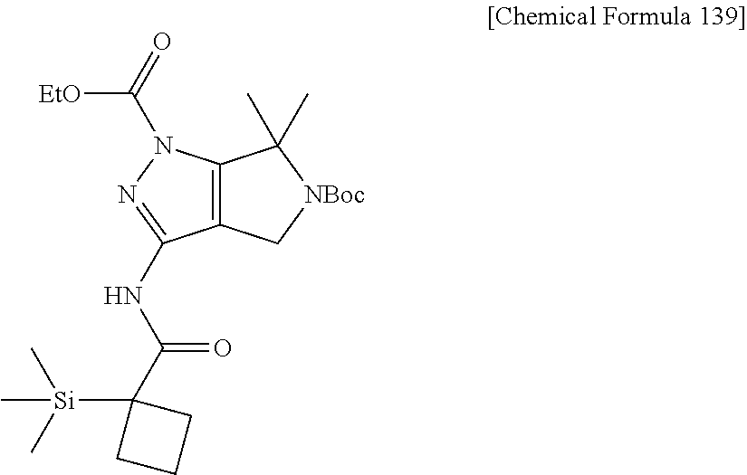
C12=C(N(C(=O)[EtO])N=C1NC(C1([Si](C)(C)C)CCC1)=O)C(C)(C)[NBoc]C2
